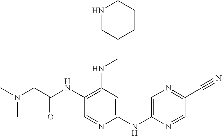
C1(NC(CN(C)C)=O)=C(NCC2CCCNC2)C=C(NC2=CN=C(C#N)C=N2)N=C1
